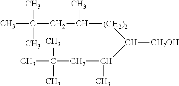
CC(CC([(CH2)2]C(C(CC(C)(C)C)C)[CH2OH])C)(C)C
